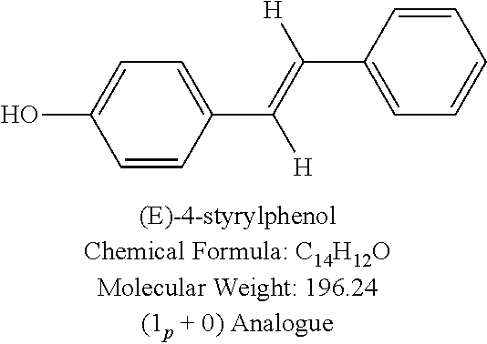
C1=CC(C(=C([H])C2=CC=CC=C2)[H])=CC=C1O
